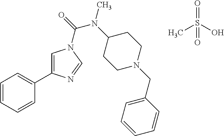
C1=CC=CC(C2=CN(C(N(C)C3CCN(CC4=CC=CC=C4)CC3)=O)C=N2)=C1.CS(=O)(O)=O
